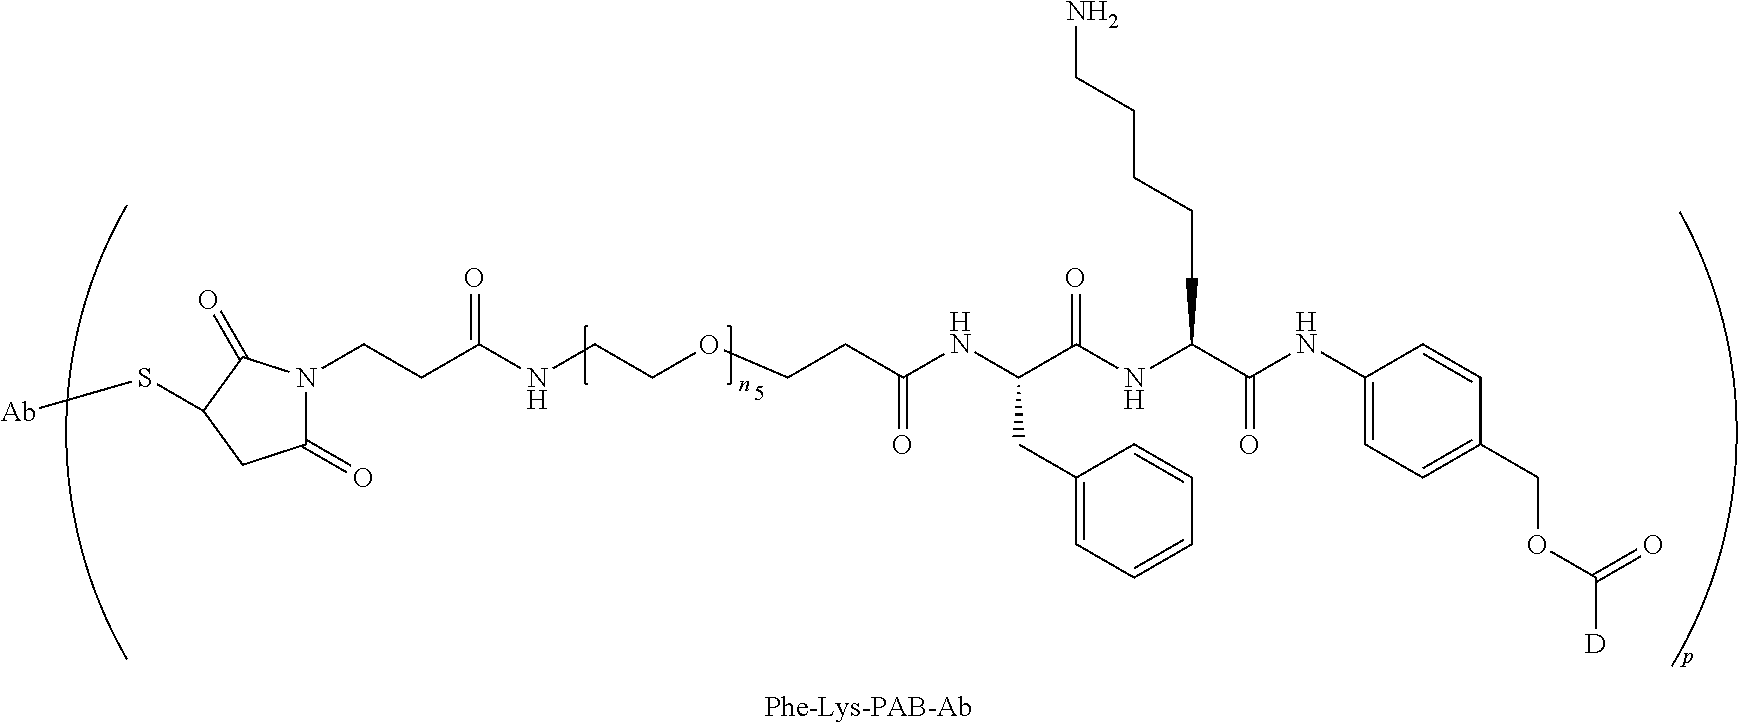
C(OCCC(NC(C(NC(C(=O)NC1=CC=C(COC(=O)[D])C=C1)CCCCCN)=O)CC1=CC=CC=C1)=O)CNC(CCN1C(=O)CC(S[Ab])C1=O)=O
